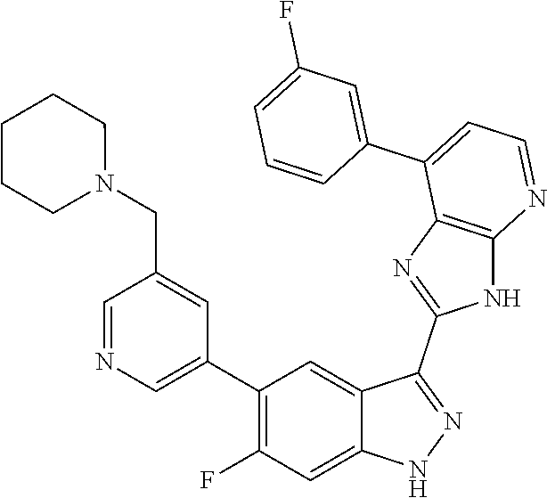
C1=NC=C(C2=C(F)C=C3C(=C2)C(C2=NC4=C(N2)N=CC=C4C2=CC(F)=CC=C2)=NN3)C=C1CN1CCCCC1
